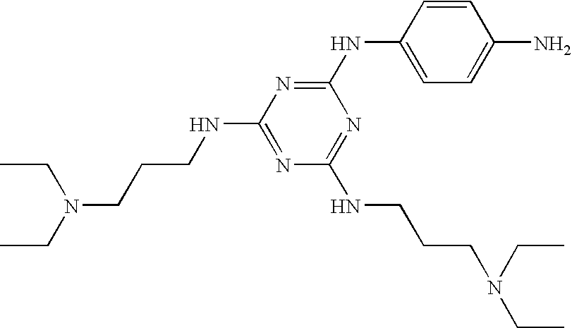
C1(NC2=NC(NCCCN(CC)CC)=NC(NCCCN(CC)CC)=N2)=CC=C(N)C=C1
